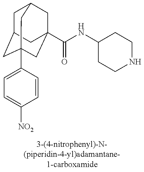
C1C2CC3(C4=CC=C([NO2])C=C4)CC(C(NC4CCNCC4)=O)(CC1C3)C2
